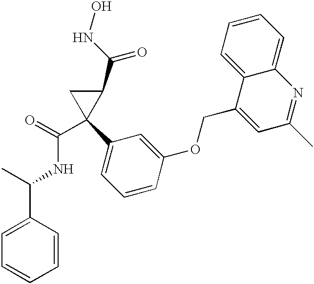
C1(C2=CC=CC(OCC3=CC(C)=NC4=CC=CC=C34)=C2)(C(=O)NC(C2=CC=CC=C2)C)C(C(=O)NO)C1
